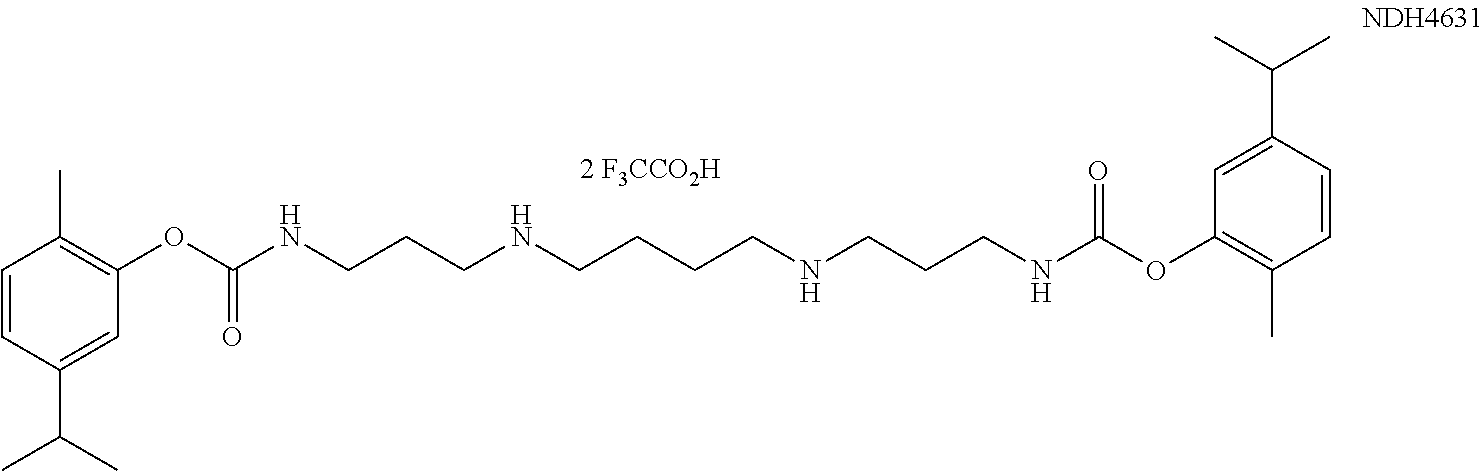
C1(OC(NCCCNCCCCNCCCNC(OC2=C(C)C=CC(C(C)C)=C2)=O)=O)=C(C)C=CC(C(C)C)=C1
